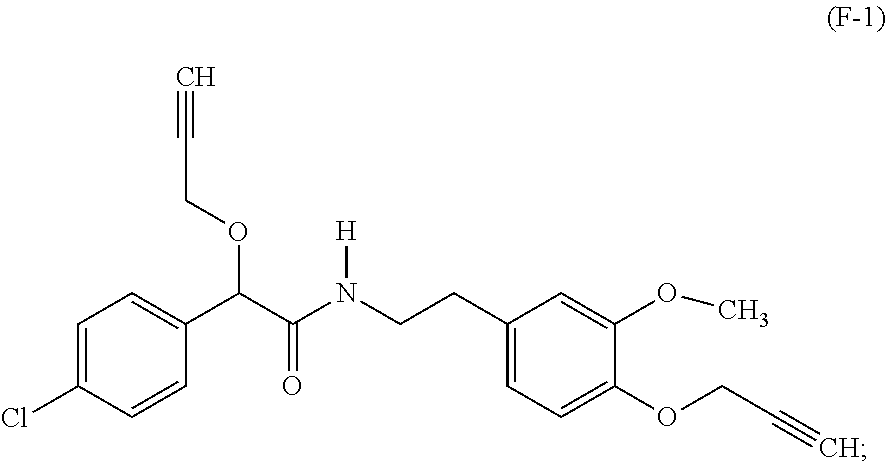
C1=C(Cl)C=CC(C(C(N(CCC2=CC=C(OCC#C)C(OC)=C2)[H])=O)OCC#C)=C1
